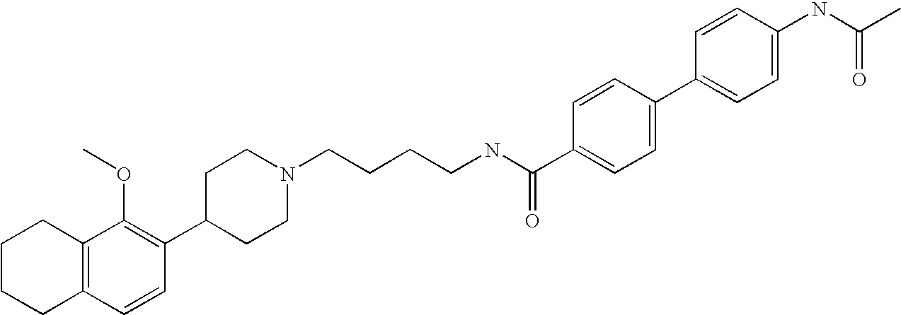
C12=C(C=CC(C3CCN(CCCCNC(C4=CC=C(C5=CC=C(NC(=O)C)C=C5)C=C4)=O)CC3)=C1OC)CCCC2
